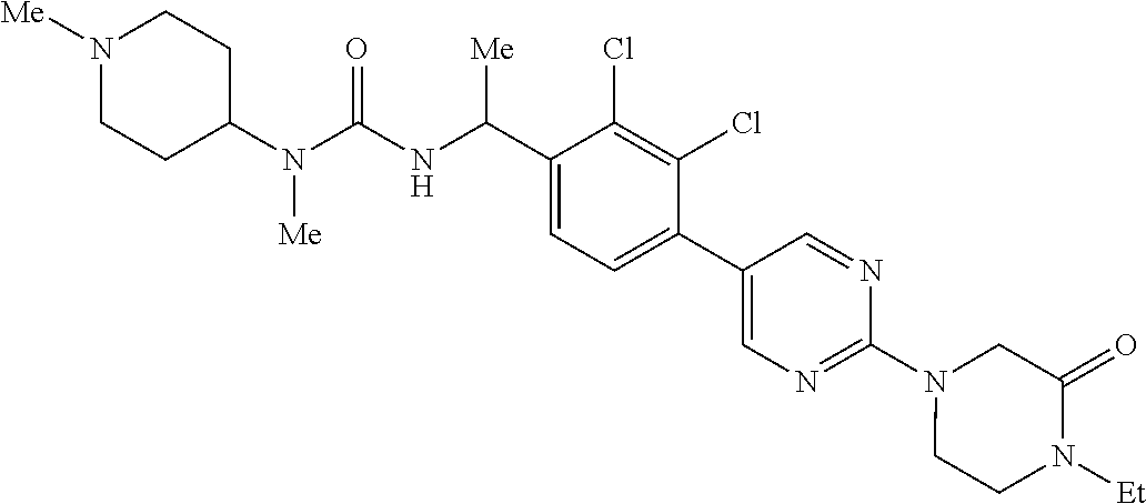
C1(N(C(NC(C2=CC=C(C3=CN=C(N4CCN([Et])C(=O)C4)N=C3)C(Cl)=C2Cl)[Me])=O)[Me])CCN([Me])CC1
